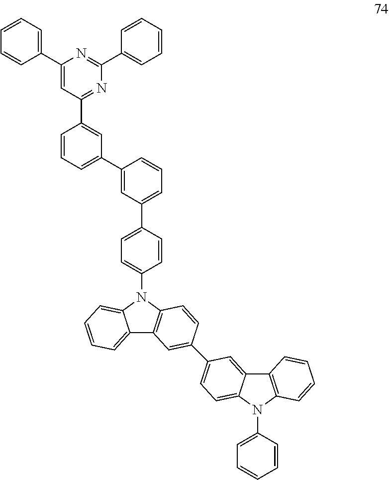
C1=C(C2=CC(C3=CC=C(N4C5=C(C6=CC=CC=C64)C=C(C4=CC=C6C(=C4)C4=C(N6C6=CC=CC=C6)C=CC=C4)C=C5)C=C3)=CC=C2)C=C(C2=NC(C3=CC=CC=C3)=NC(C3=CC=CC=C3)=C2)C=C1
